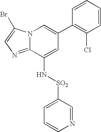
N12C(=NC=C1Br)C(N[SO2]C1=CC=CN=C1)=CC(C1=C(Cl)C=CC=C1)=C2
